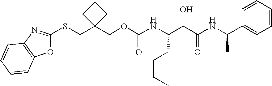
N(C(C(C(NC(C1=CC=CC=C1)C)=O)O)CCCC)C(OCC1(CSC2=NC3=C(O2)C=CC=C3)CCC1)=O
